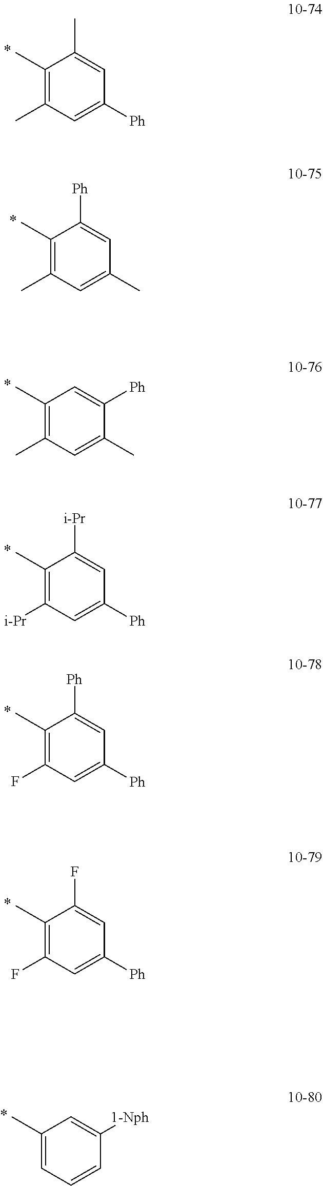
C1(C)=C(C)C=C([Ph])C=C1C.C1(C)=C(C)C=C(C)C=C1[Ph].C1(C)=C(C)C=C(C)C([Ph])=C1.C1(C)=C([i-Pr])C=C([Ph])C=C1[i-Pr].C1(C)=C(F)C=C([Ph])C=C1[Ph].C1(C)=C(F)C=C([Ph])C=C1F.C1(C)=CC=CC([1-Nph])=C1
